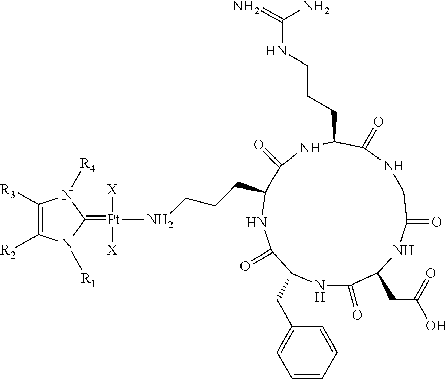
N1C(=O)C(CC(=O)O)NC(=O)CNC(=O)C(CCCNC(N)=N)NC(=O)C(CCCN[Pt]([X])(=C2N([R4])C([R3])=C([R2])N2[R1])[X])NC(=O)C1CC1=CC=CC=C1
